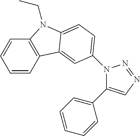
C1=CC2=C(C=C1)N(CC)C1=CC=C(N3C(C4=CC=CC=C4)=CN=N3)C=C21
